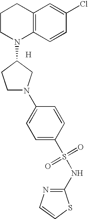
[H].C12=C(C=CC(Cl)=C1)N(C1CCN(C3=CC=C(S(=O)(=O)NC4=NC=CS4)C=C3)C1)CCC2
